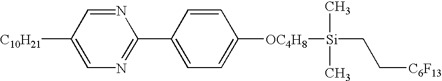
C1([C10H21])=CN=C(C2=CC=C([OC4H8][Si](CC[C6F13])(C)C)C=C2)N=C1
